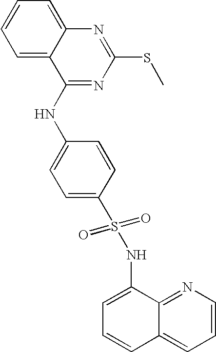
C12=CC=CC=C1C(NC1=CC=C(S(=O)(=O)NC3=CC=CC4=CC=CN=C34)C=C1)=NC(SC)=N2
